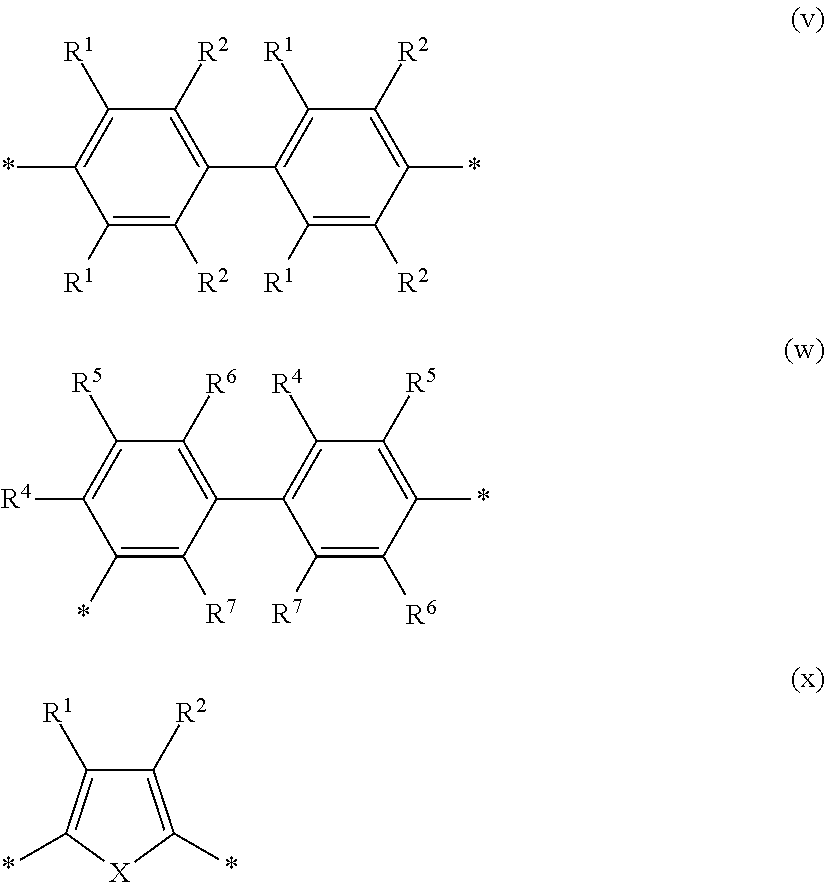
C1(C2=C([R1])C([R2])=C(*)C([R2])=C2[R1])=C([R2])C([R1])=C(*)C([R1])=C1[R2].C1(C2=C([R4])C([R5])=C(*)C([R6])=C2[R7])=C([R6])C([R5])=C([R4])C(*)=C1[R7].[R2]C1=C(*)[X]C(*)=C1[R1]
